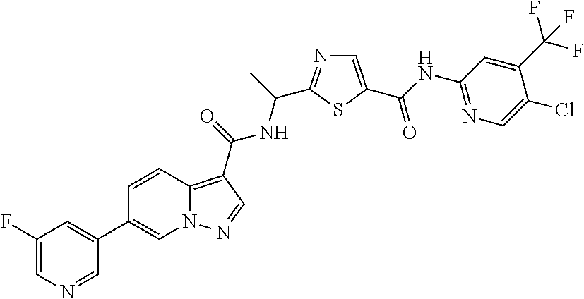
C1=C(F)C=C(C2=CN3C(=C(C(=O)NC(C4=NC=C(C(NC5=NC=C(Cl)C(C(F)(F)F)=C5)=O)S4)C)C=N3)C=C2)C=N1
